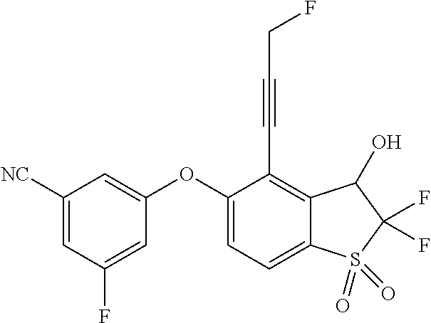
O(C1=CC([NC])=CC(F)=C1)C1=CC=C2C(=C1C#CCF)C(O)C(F)(F)S2(=O)=O
